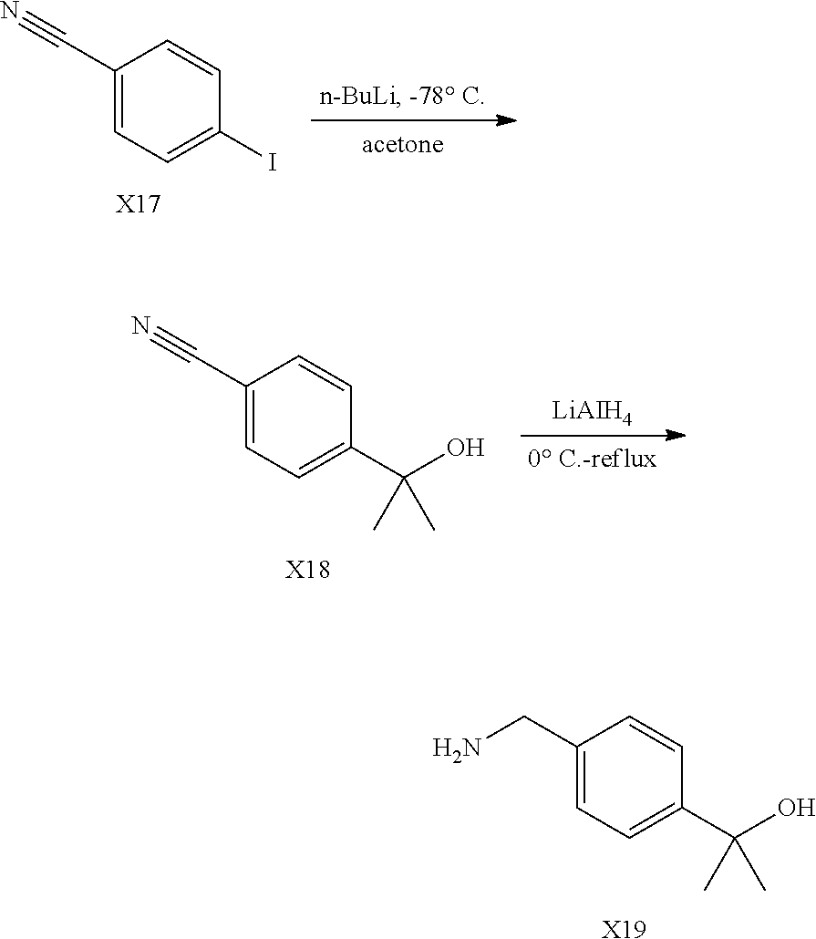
C1(C#N)=CC=C(I)C=C1.[X17].C1(CN)=CC=C(C(O)(C)C)C=C1.[X19].C1(C#N)=CC=C(C(O)(C)C)C=C1.[X18].[LiAIH4]
